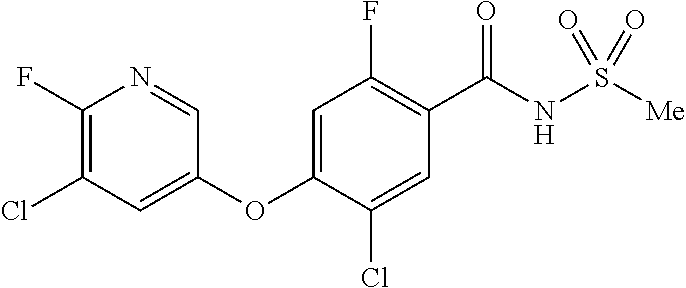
C1(F)=C(Cl)C=C(OC2=CC(F)=C(C(NS([Me])(=O)=O)=O)C=C2Cl)C=N1
